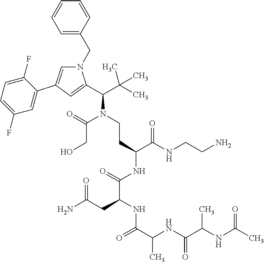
C1=CC(CN2C=C(C3=CC(F)=CC=C3F)C=C2C(C(C)(C)C)N(CCC(NC(=O)C(CC(=O)N)NC(=O)C(NC(C(NC(C)=O)C)=O)C)C(NCCN)=O)C(CO)=O)=CC=C1
